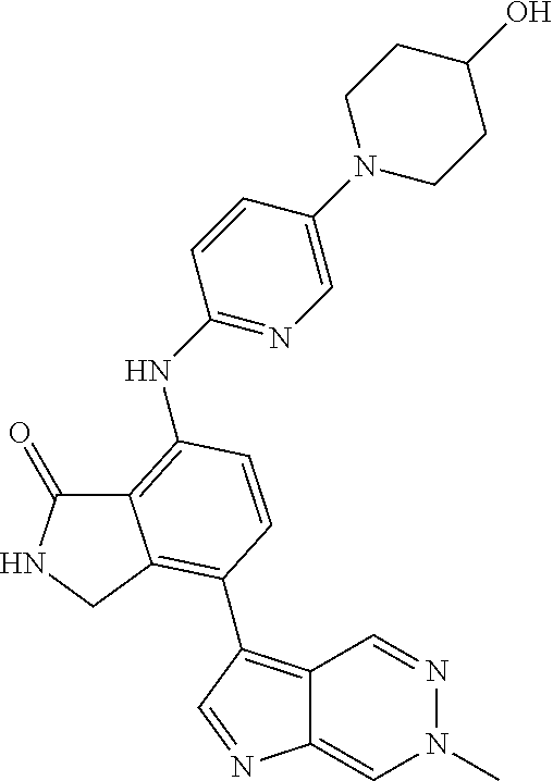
C12=C(NC3=NC=C(N4CCC(O)CC4)C=C3)C=CC(C3=C4C(=CN(C)N=C4)N=C3)=C1CNC2=O
